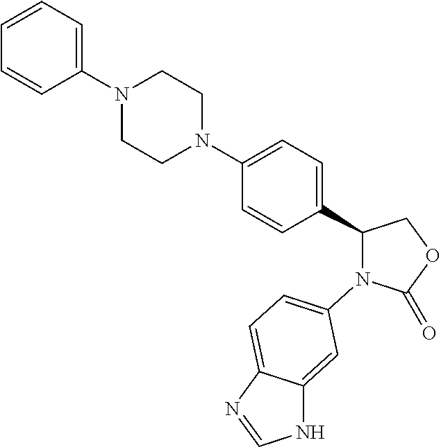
C1(C2=CC=C(N3CCN(C4=CC=CC=C4)CC3)C=C2)COC(=O)N1C1=CC=C2C(=C1)NC=N2
